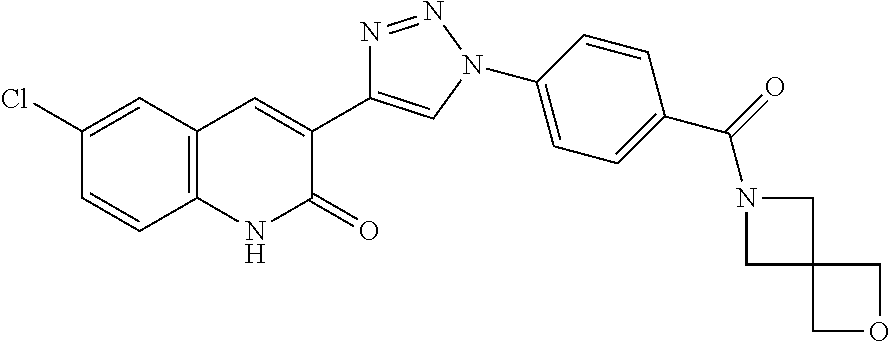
C12=C(C=C(Cl)C=C1)C=C(C1=CN(C3=CC=C(C(=O)N4CC5(C4)COC5)C=C3)N=N1)C(=O)N2
